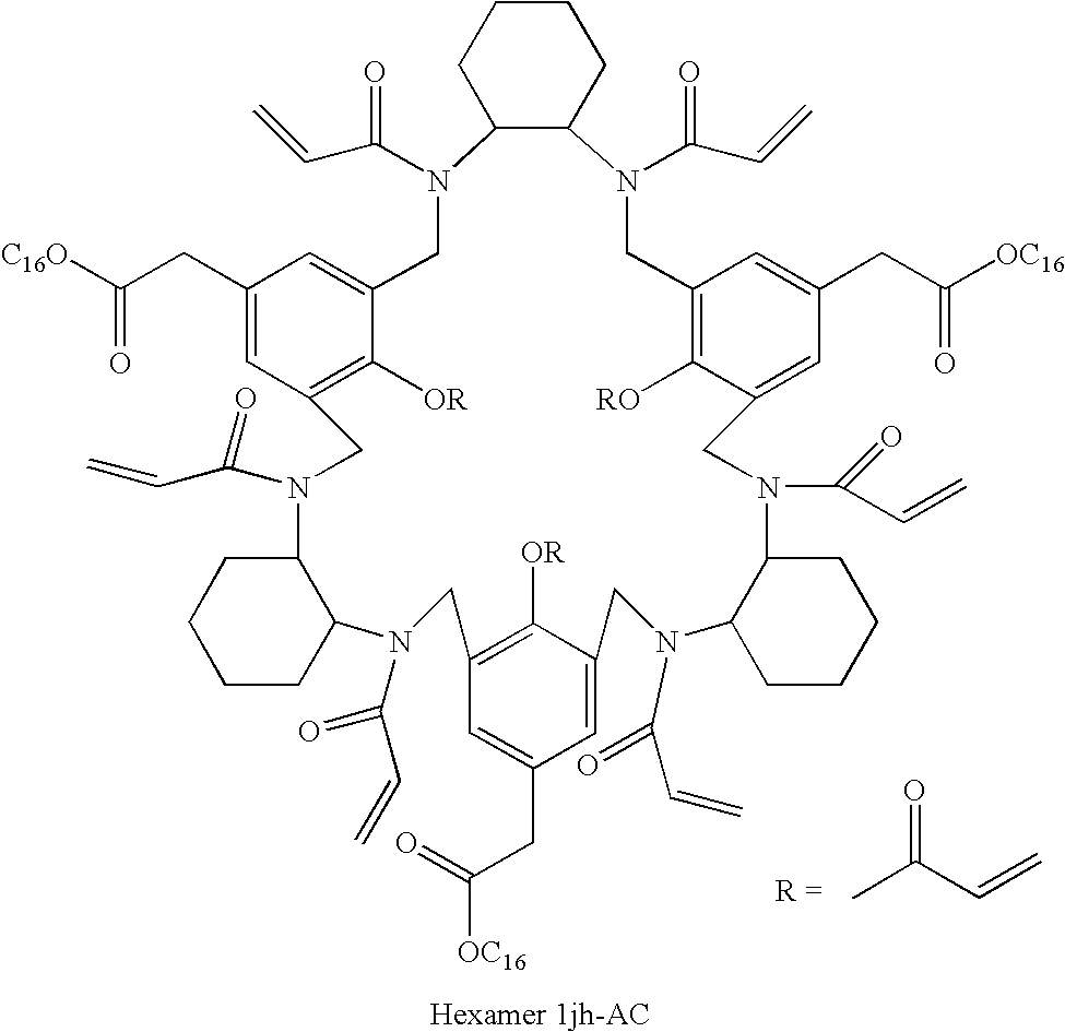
CC(C=C)=O.C1CCC2C(C1)N(C(C=C)=O)CC1=C([OR])C(=CC(CC([C16O])=O)=C1)CN(C(C=C)=O)C1CCCCC1N(C(C=C)=O)CC1=C([RO])C(=CC(CC([OC16])=O)=C1)CN(C(C=C)=O)C1C(N(C(C=C)=O)CC3=CC(CC([OC16])=O)=CC(=C3[OR])CN2C(C=C)=O)CCCC1
